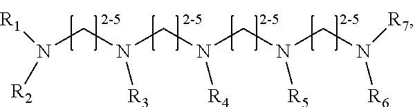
N(CN(CN(CN([R5])CN([R6])[R7])[R4])[R3])([R2])[R1]
